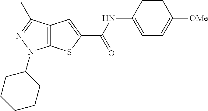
C12=C(C(C)=NN1C1CCCCC1)C=C(C(NC1=CC=C([OMe])C=C1)=O)S2
